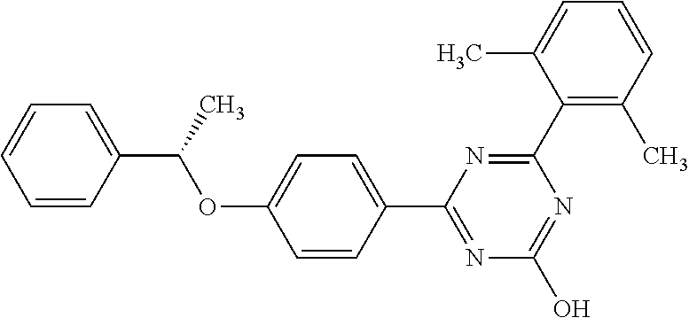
N1=C(O)N=C(C2=CC=C(OC(C3=CC=CC=C3)C)C=C2)N=C1C1=C(C)C=CC=C1C
